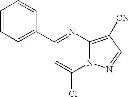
C1=CC=C(C2=NC3=C([CN])C=NN3C(Cl)=C2)C=C1
